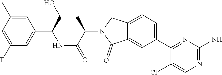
C12=CC(C3=NC(NC)=NC=C3Cl)=CC=C1CN(C(C(NC(C1=CC(F)=CC(C)=C1)CO)=O)C)C2=O
